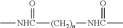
C[NHC](=O)[(CH2)n][NHC](=O)C
